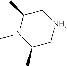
C1C(C)N(C)C(C)C[NH]1
